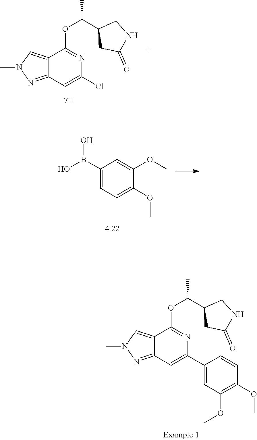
C12=CN(C)N=C1C=C(Cl)N=C2OC(C1CC(=O)NC1)C.C12=CN(C)N=C1C=C(C1=CC(OC)=C(OC)C=C1)N=C2OC(C1CC(=O)NC1)C.C1(B(O)O)=CC=C(OC)C(OC)=C1
